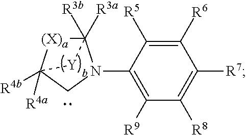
C12([R3a])([R3b])[(X)a]C([R4b])([R4a])(CN1C1=C([R9])C([R8])=C([R7])C([R6])=C1[R5])[Y]2
